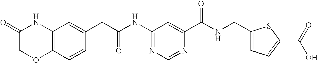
N1=C(NC(CC2=CC3=C(C=C2)OCC(=O)N3)=O)C=C(C(NCC2=CC=C(C(=O)O)S2)=O)N=C1
